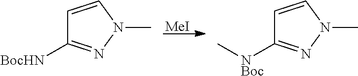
[MeI].C1=CN(C)N=C1[BocHN].C1=CN(C)N=C1[NBoc]C
